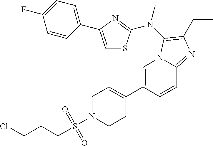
C1=C(C2=CCN(S(CCCCl)(=O)=O)CC2)C=CC2=NC(CC)=C(N(C)C3=NC(C4=CC=C(F)C=C4)=CS3)N12
